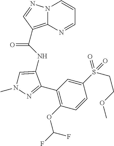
N12C(=C(C(NC3=CN(C)N=C3C3=C(OC(F)F)C=CC(S(CCOC)(=O)=O)=C3)=O)C=N1)N=CC=C2
